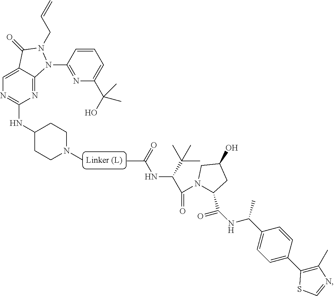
CC(=O)NC(C(=O)N1C(C(=O)NC(C2=CC=C(C3=C(C)N=CS3)C=C2)C)CC(O)C1)C(C)(C)C.N1=C2C(=CN=C1NC1CCN(C)CC1)C(=O)N(CC=C)N2C1=NC(C(O)(C)C)=CC=C1
